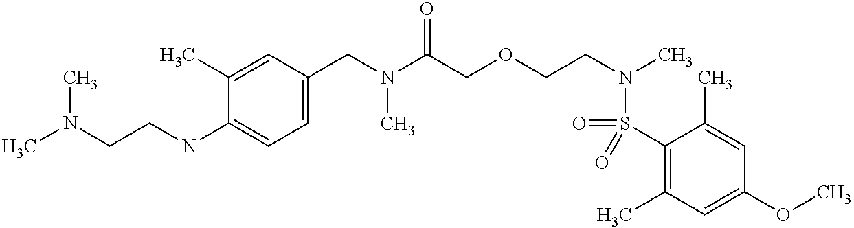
C1(CN(C)C(=O)COCCN(S(=O)(C2=C(C)C=C(OC)C=C2C)=O)C)=CC=C(NCCN(C)C)C(C)=C1
